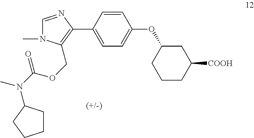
C1=CC(C2=C(COC(N(C)C3CCCC3)=O)N(C)C=N2)=CC=C1OC1CCCC([COOH])C1
